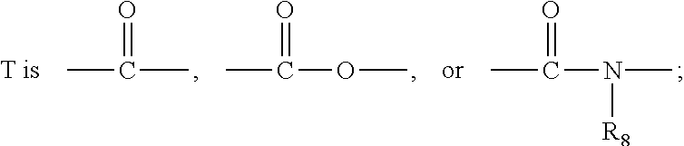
CC(=O)C.CC(=O)OC.CC(=O)N(C)[R8]
